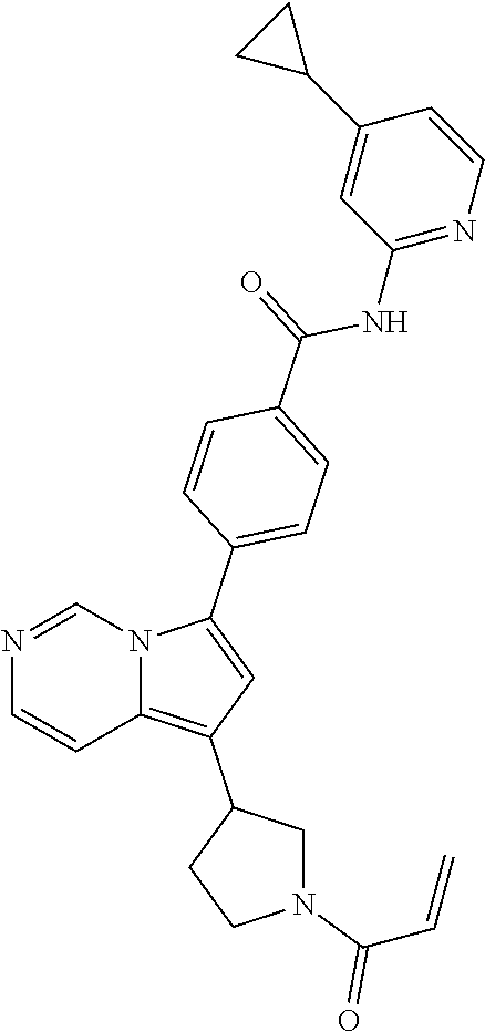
N1=CN2C(=C(C3CCN(C(C=C)=O)C3)C=C2C2=CC=C(C(=O)NC3=NC=CC(C4CC4)=C3)C=C2)C=C1
